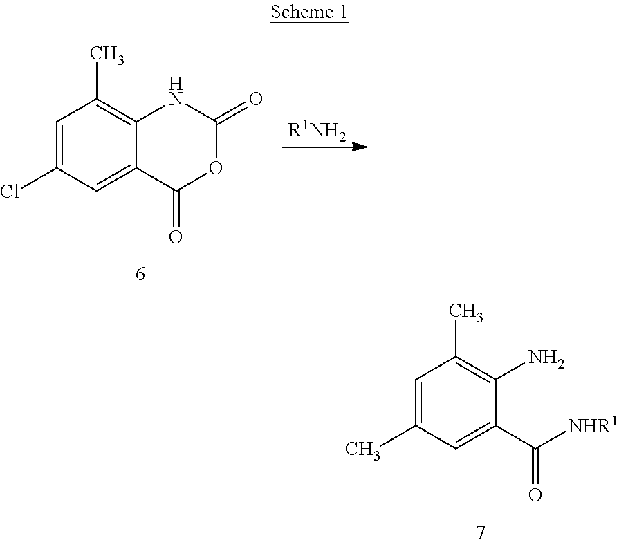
C1=C(C)C=C(C([NHR1])=O)C(N)=C1C.[R1NH2].C1=C(Cl)C=C2C(=C1C)NC(=O)OC2=O
